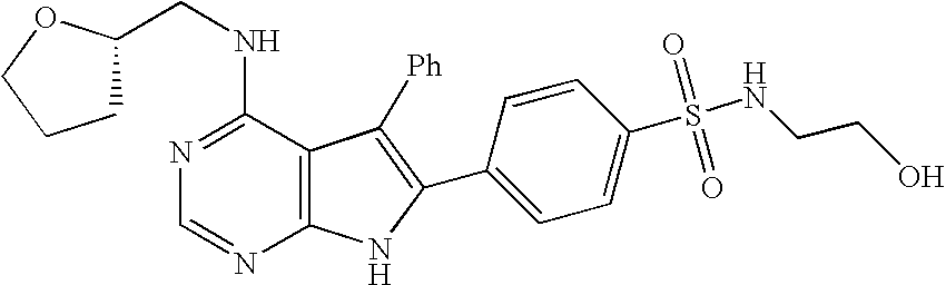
N1=C(NCC2CCCO2)C2=C(N=C1)NC(C1=CC=C(S(=O)(=O)NCCO)C=C1)=C2[Ph]
